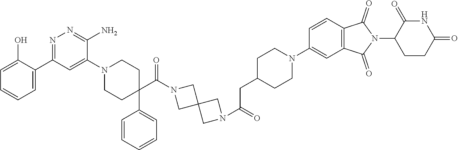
N1(C(=O)CC2CCN(C3=CC4=C(C=C3)C(=O)N(C3CCC(=O)NC3=O)C4=O)CC2)CC2(C1)CN(C(C1(C3=CC=CC=C3)CCN(C3=CC(C4=CC=CC=C4O)=NN=C3N)CC1)=O)C2
